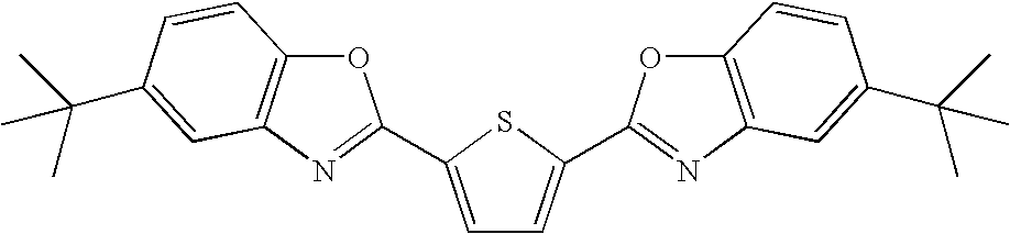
C1=C(C2=NC3=C(O2)C=CC(C(C)(C)C)=C3)SC(C2=NC3=C(O2)C=CC(C(C)(C)C)=C3)=C1
